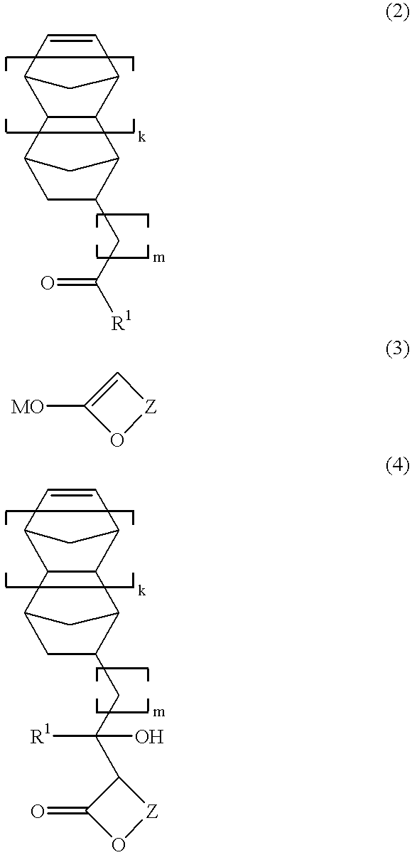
C12C(C3C=CC1C3)C1C(CC(=O)[R1])CC2C1.C1=C([MO])O[Z]1.C12C(C3C=CC1C3)C1C(CC([R1])(C3C(=O)O[Z]3)O)CC2C1
